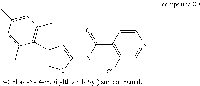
C1=C(C)C=C(C)C(C2=CSC(NC(C3=C(Cl)C=NC=C3)=O)=N2)=C1C
